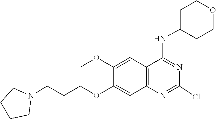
C1CCCN1CCCOC1=CC2=C(C=C1OC)C(NC1CCOCC1)=NC(Cl)=N2
